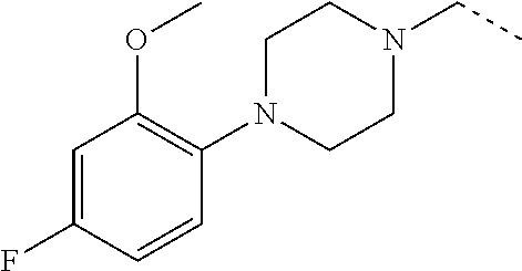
C1(N2CCN(CC)CC2)=C(OC)C=C(F)C=C1
